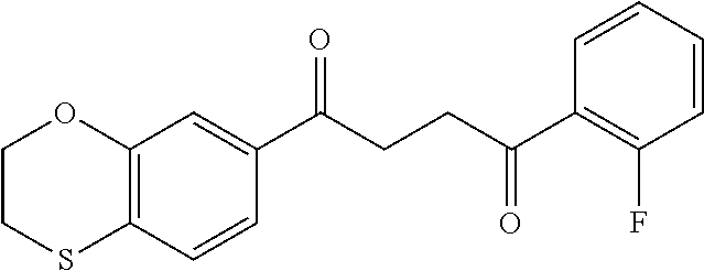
C12=C(C=CC(C(CCC(C3=C(F)C=CC=C3)=O)=O)=C1)SCCO2
